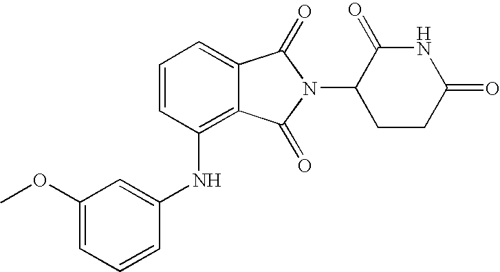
C1(NC2=C3C(=CC=C2)C(=O)N(C2CCC(=O)NC2=O)C3=O)=CC(OC)=CC=C1
